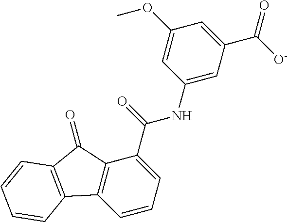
C1=CC=C(C(=O)NC2=CC(C([O-])=O)=CC(OC)=C2)C2=C1C1=C(C2=O)C=CC=C1
